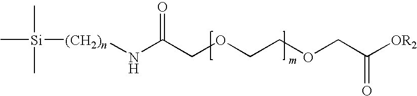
[(CH2)n](NC(COCCOCC([OR2])=O)=O)[Si](C)(C)C
